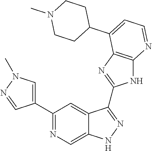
C1(C2=NC=C3C(=C2)C(C2=NC4=C(N2)N=CC=C4C2CCN(C)CC2)=NN3)=CN(C)N=C1
